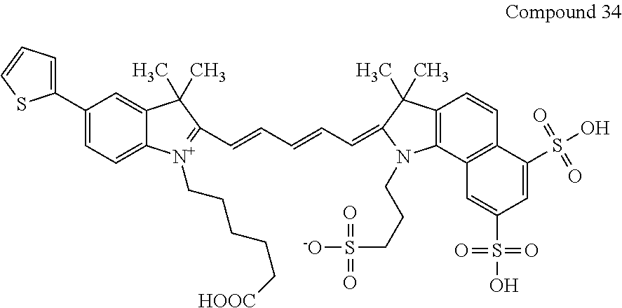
C1(C2=CC=CS2)=CC=C2C(=C1)C(C)(C)C(C=CC=CC=C1N(CCCS(=O)([-O])=O)C3=C(C=CC4=C3C=C(S(=O)(=O)O)C=C4S(=O)(=O)O)C1(C)C)=[N+]2CCCCC[HOOC]
